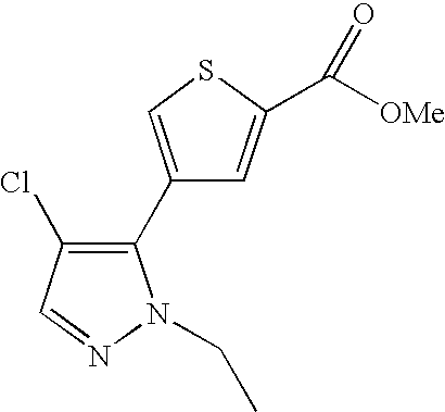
C1(C2=C(Cl)C=NN2CC)=CSC(C([OMe])=O)=C1
